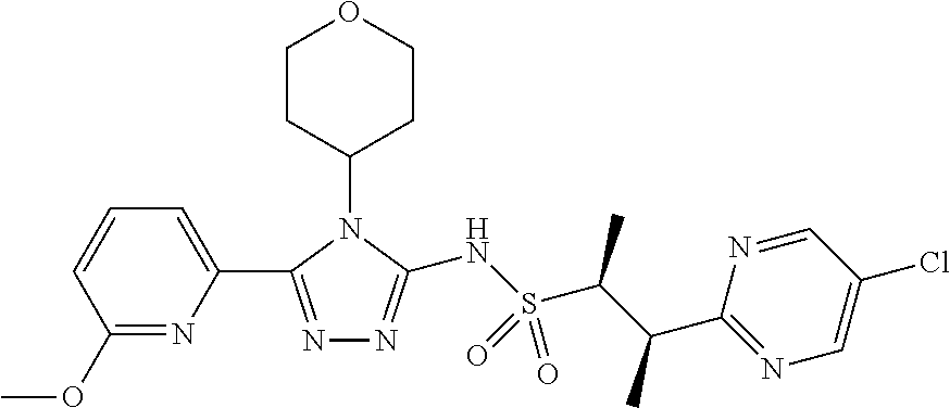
N1=C(C2=CC=CC(OC)=N2)N(C2CCOCC2)C(NS(C(C(C2=NC=C(Cl)C=N2)C)C)(=O)=O)=N1
